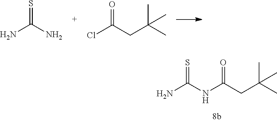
S=C(N)N.ClC(CC(C)(C)C)=O.C(CC(C)(C)C)(=O)NC(=S)N
